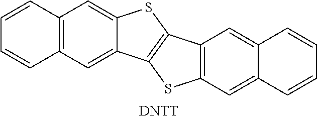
C12=C(C=C3C(=C1)SC1=C3SC3=C1C=C1C(=C3)C=CC=C1)C=CC=C2.[DNTT]
